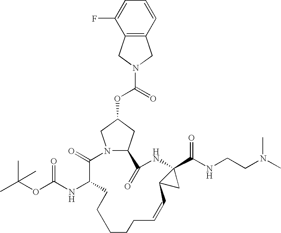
N12C(CC(OC(=O)N3CC4=C(C3)C(F)=CC=C4)C1)C(=O)NC1(C(NCCN(C)C)=O)C(C1)C=CCCCCCC(NC(OC(C)(C)C)=O)C2=O
